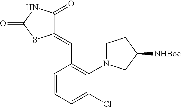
C1(=CC2=C(N3CCC([NHBoc])C3)C(Cl)=CC=C2)C(=O)NC(=O)S1
